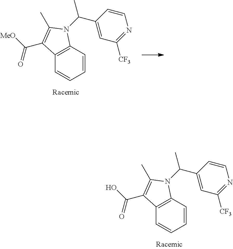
C1=CC2=C(C=C1)C(C([MeO])=O)=C(C)N2C(C1=CC([CF3])=NC=C1)C.C1=CC2=C(C=C1)C(C(O)=O)=C(C)N2C(C1=CC([CF3])=NC=C1)C
